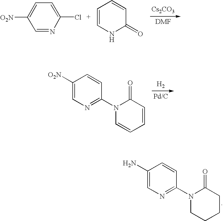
[Cs2CO3].C1=C([O2N])C=NC(Cl)=C1.C1=CNC(=O)C=C1.C1([O2N])=CN=C(N2C=CC=CC2=O)C=C1.[H2].C1(N)=CN=C(N2CCCCC2=O)C=C1
